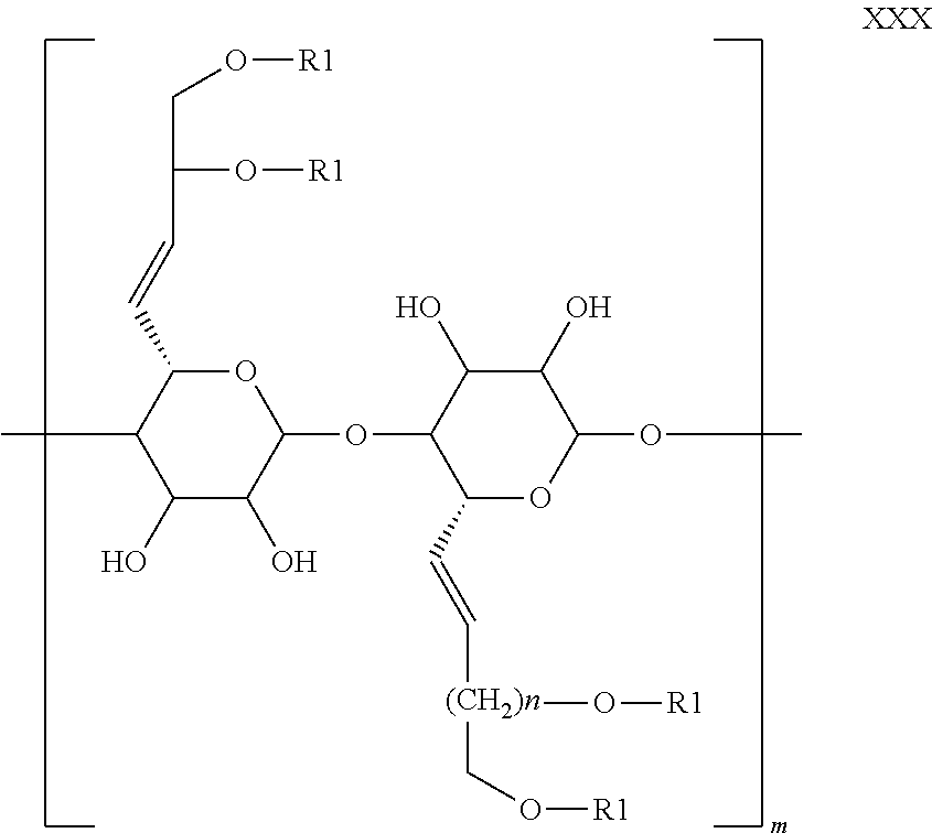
O(C)C1C(O)C(O)C(OC2OC(C=CC(O[R1])CO[R1])C(C)C(O)C2O)C(C=C[(CH2)n](CO[R1])O[R1])O1
